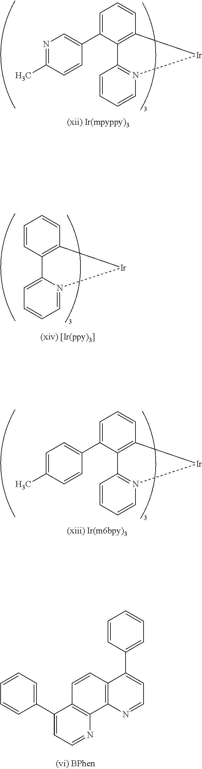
C1=CC=C(C2=CC=NC3=C2C=CC2=C3N=CC=C2C2=CC=CC=C2)C=C1.C1=CC2=N(C=C1)[Ir]C1=C2C(C2=CC=C(C)C=C2)=CC=C1.C1=CC2=N(C=C1)[Ir]C1=C2C(C2=CN=C(C)C=C2)=CC=C1.C1=CC=N2C(=C1)C1=C(C=CC=C1)[Ir]2
